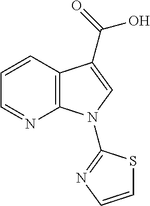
C1=CC2=C(N=C1)N(C1=NC=CS1)C=C2C(=O)O
